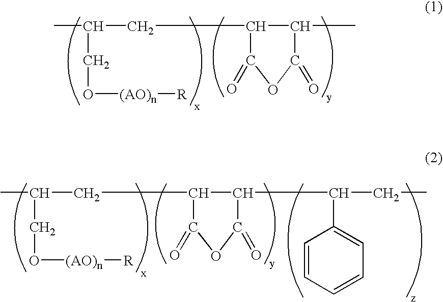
CC(CO[(AO)n][R])CC1C(=O)OC(=O)C1C(C1=CC=CC=C1)CC.CC(CO[(AO)n][R])CC1C(=O)OC(=O)C1C
